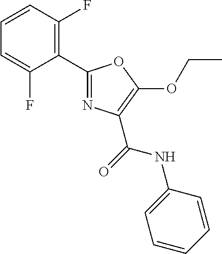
C1=CC(F)=C(C2=NC(C(=O)NC3=CC=CC=C3)=C(OCC)O2)C(F)=C1
